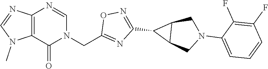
C12=C(C(=O)N(CC3=NC(C4C5C4CN(C4=CC=CC(F)=C4F)C5)=NO3)C=N1)N(C)C=N2
